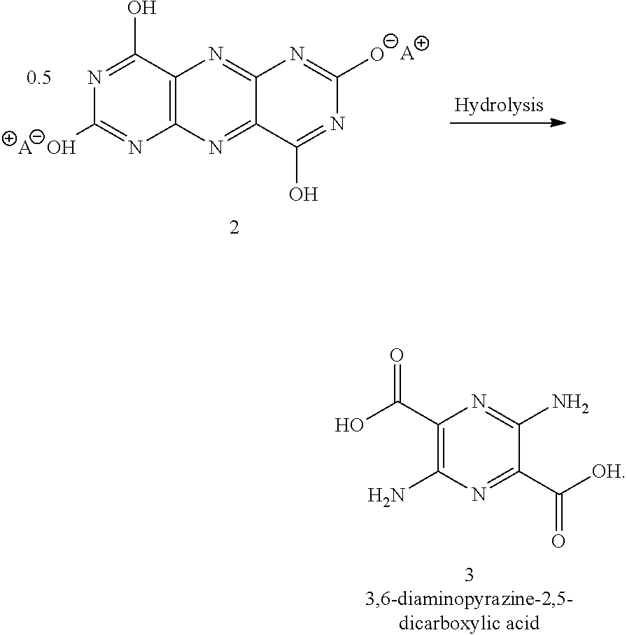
N1=C(O)C2=C(N=C1O)N=C1C(=N2)N=C([O-])N=C1O.[A].[A].C1(C(O)=O)=C(N)N=C(C([OH])=O)C(N)=N1
